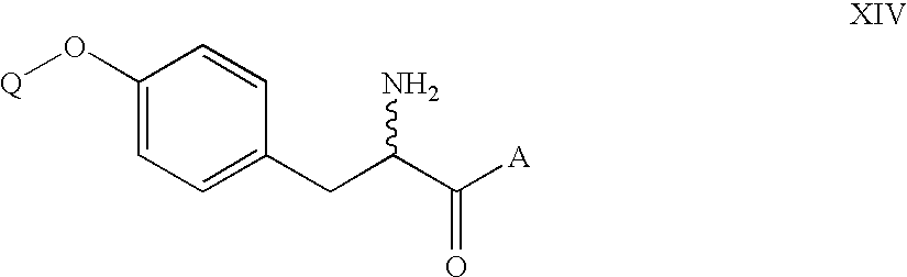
C1(O[Q])=CC=C(CC(C([A])=O)N)C=C1
